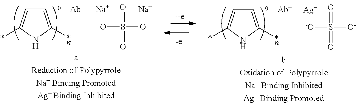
C1=C([*n])NC(*)=C1.[Ag].[-O]S([O-])(=O)=O.C1=C([*n])NC(*)=C1.[Na].[-O]S([O-])(=O)=O.[Na]
